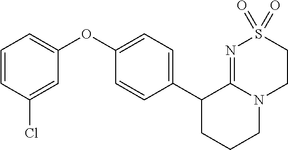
C1(OC2=CC=CC(Cl)=C2)=CC=C(C2CCCN3C2=NS(=O)(=O)CC3)C=C1
